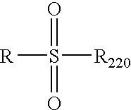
[R]S(=O)(=O)[R220]
